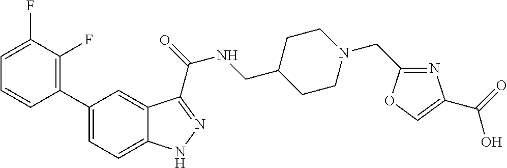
C1(C2=C(F)C(F)=CC=C2)=CC=C2C(=C1)C(C(=O)NCC1CCN(CC3=NC(C(O)=O)=CO3)CC1)=NN2
